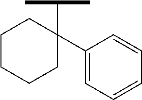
C1CCCC(C(C)C)(C2=CC=CC=C2)C1
